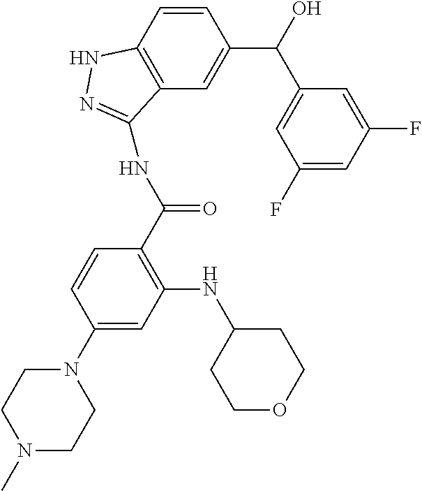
C1=CC2=C(C=C1C(O)C1=CC(F)=CC(F)=C1)C(NC(C1=C(NC3CCOCC3)C=C(N3CCN(C)CC3)C=C1)=O)=NN2
